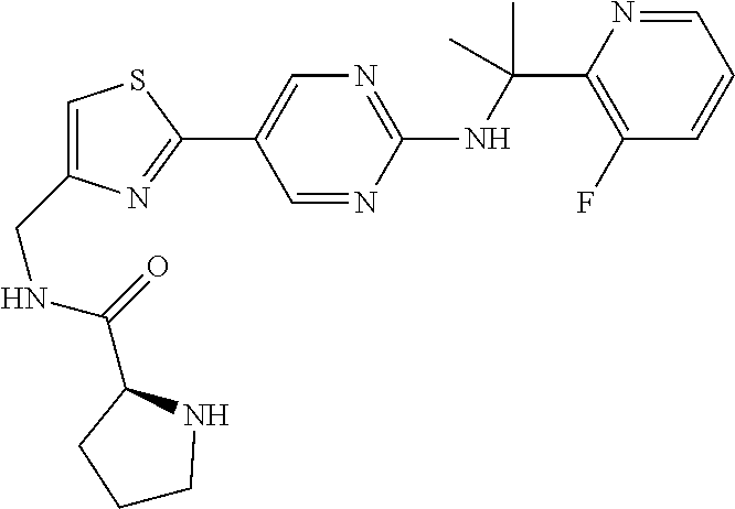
N(C(C1=C(F)C=CC=N1)(C)C)C1=NC=C(C2=NC(CNC(=O)C3CCCN3)=CS2)C=N1
